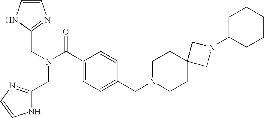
C1(C(N(CC2=NC=CN2)CC2=NC=CN2)=O)=CC=C(CN2CCC3(CC2)CN(C2CCCCC2)C3)C=C1
